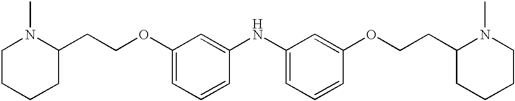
C(OC1=CC=CC(NC2=CC=CC(OCCC3CCCCN3C)=C2)=C1)CC1N(C)CCCC1
